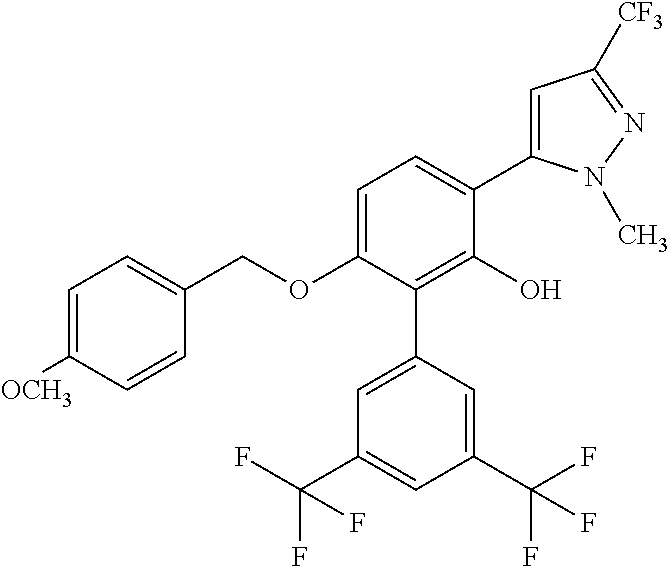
C1(OCC2=CC=C([OCH3])C=C2)=CC=C(C2=CC([CF3])=NN2C)C(O)=C1C1=CC(C(F)(F)F)=CC(C(F)(F)F)=C1
